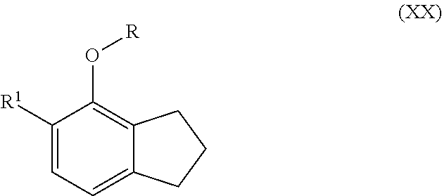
C1([R1])=CC=C2C(=C1O[R])CCC2
